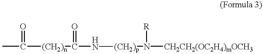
CC(=O)[(CH2)n]C(=O)N[(CH2)p]N([R])[CH2CH2(OC2H4)mOCH3]
